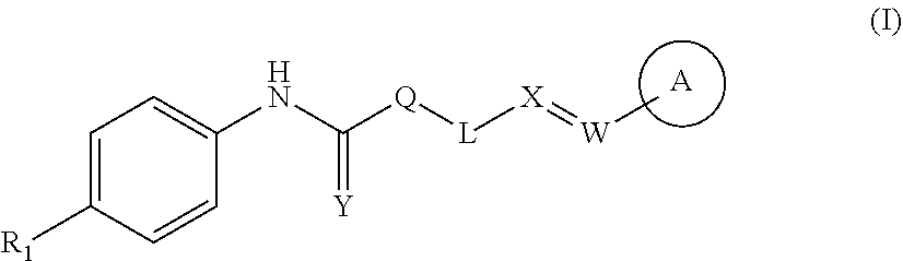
[A].C1(NC([Q][L][X]=[W]C)=[Y])=CC=C([R1])C=C1
